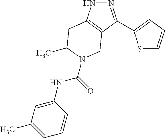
N1N=C(C2=CC=CS2)C2=C1CC(C)N(C(=O)NC1=CC(C)=CC=C1)C2
